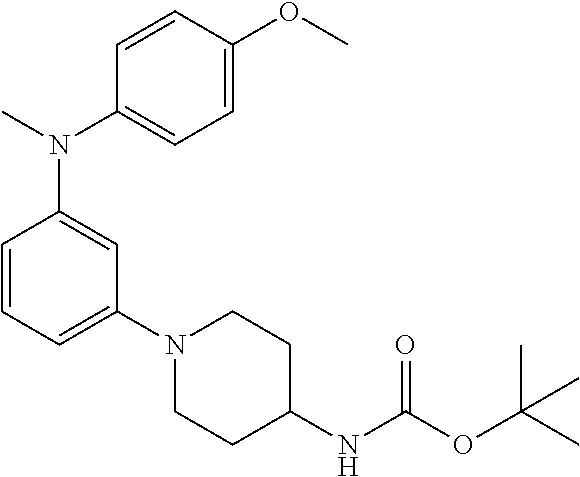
C1=CC=C(N2CCC(NC(OC(C)(C)C)=O)CC2)C=C1N(C)C1=CC=C(OC)C=C1
